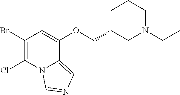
BrC1=C(Cl)N2C(=CN=C2)C(OCC2CN(CC)CCC2)=C1
